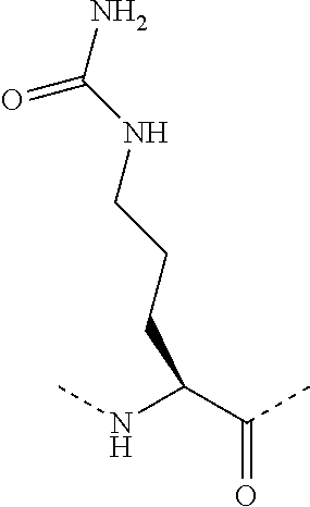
C(C(NC)C(C)=O)CCNC(N)=O
